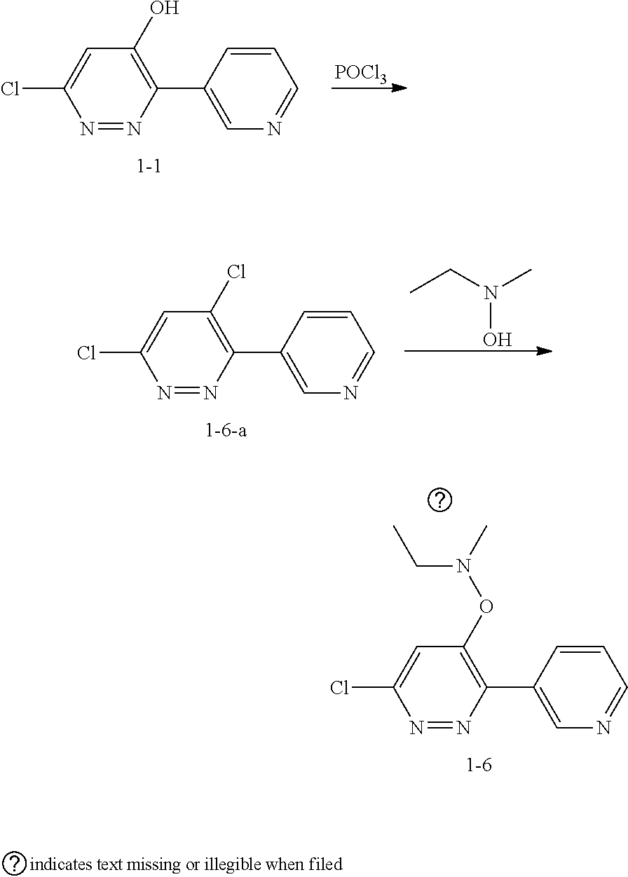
N1=NC(C2=CN=CC=C2)=C(O)C=C1Cl.[POCl3].N1=NC(C2=CN=CC=C2)=C(Cl)C=C1Cl.CCN(C)O.N1=NC(C2=CN=CC=C2)=C(ON(CC)C)C=C1Cl
